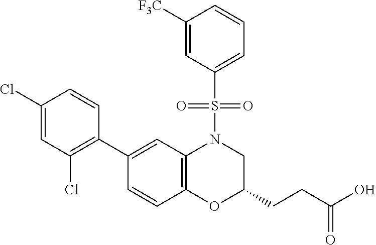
C1(C2=C(Cl)C=C(Cl)C=C2)=CC2=C(C=C1)OC(CCC(O)=O)CN2S(=O)(=O)C1=CC=CC([F3C])=C1
